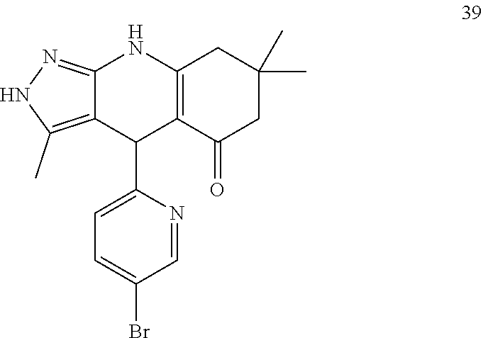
C12=NNC(C)=C1C(C1=CC=C(Br)C=N1)C1=C(N2)CC(C)(C)CC1=O
